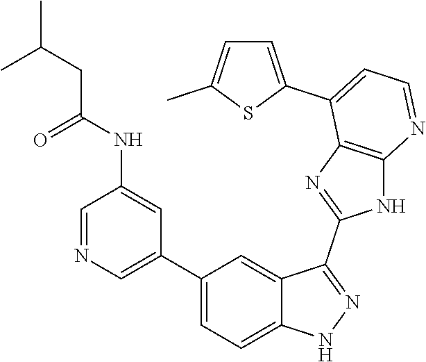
C1=NC=C(C2=CC=C3C(=C2)C(C2=NC4=C(N2)N=CC=C4C2=CC=C(C)S2)=NN3)C=C1NC(=O)CC(C)C
